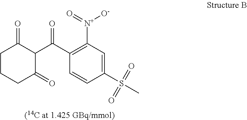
C1CCC(=O)C(C(C2=C([N+](=O)[O-])C=C(S(C)(=O)=O)C=C2)=O)C1=O.[(14C at 1.425 GBq/mmol)]
